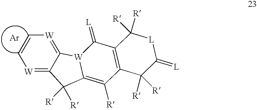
C12=[W]C=C[W]=C1C([R])([R])C1=C([R])C3=C(C(=[L])[W]21)C([R])([R])[L]C(=[L])C3([R])[R].[Ar]
